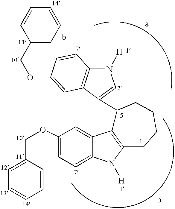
C1(OCC2=CC=CC=C2)=CC=C2C(=C1)C1=C(N2[H])CCCCC1C1=CN([H])C2=C1C=C(OCC1=CC=CC=C1)C=C2
